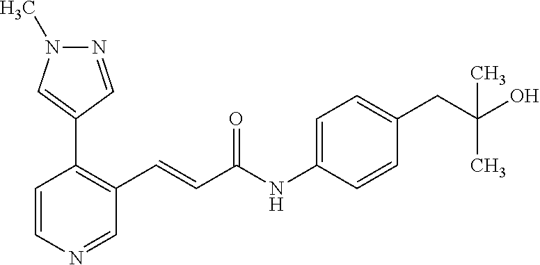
N1=CC(C2=C(C=CC(NC3=CC=C(CC(O)(C)C)C=C3)=O)C=NC=C2)=CN1C
